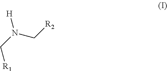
C([R1])N(C[R2])[H]
